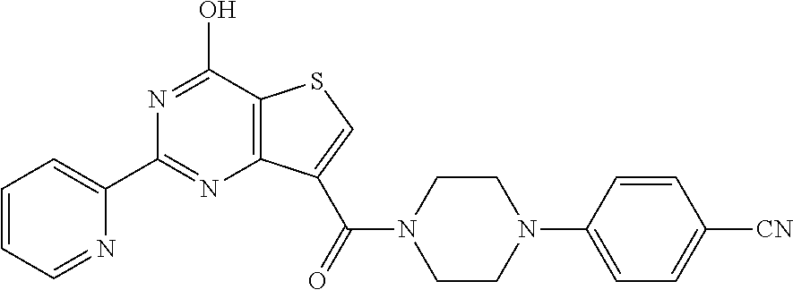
C1=CC=NC(C2=NC3=C(C(O)=N2)SC=C3C(=O)N2CCN(C3=CC=C([CN])C=C3)CC2)=C1
